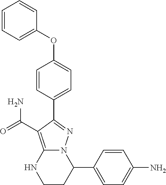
C1=CC=C(OC2=CC=C(C3=NN4C(=C3C(=O)N)NCCC4C3=CC=C(N)C=C3)C=C2)C=C1
